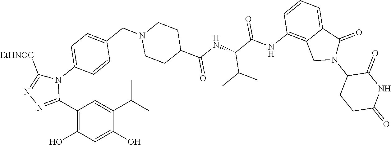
C1(C2=NN=C([EtHNOC])N2C2=CC=C(CN3CCC(C(=O)NC(C(C)C)C(=O)NC4=C5C(=CC=C4)C(=O)N(C4C(=O)NC(=O)CC4)C5)CC3)C=C2)=C(O)C=C(O)C(C(C)C)=C1
